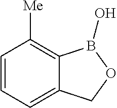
C1=CC=C2C(=C1[Me])B(O)OC2
